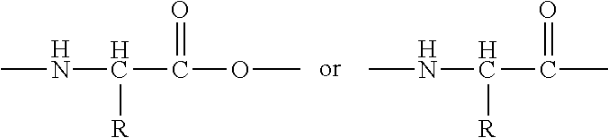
CNC(C(OC)=O)[R].CNC(C(C)=O)[R]
